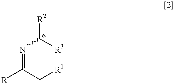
N(=C(C[R1])[R])C([R3])[R2]
